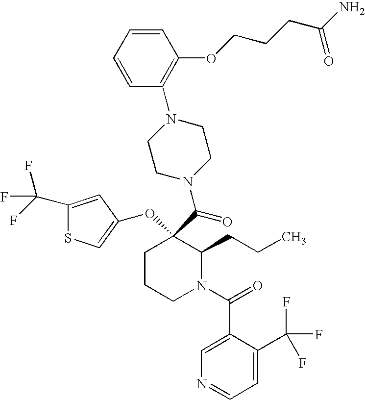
C1CCN(C(=O)C2=CN=CC=C2C(F)(F)F)C(CCC)C1(C(=O)N1CCN(C2=C(OCCCC(=O)N)C=CC=C2)CC1)OC1=CSC(C(F)(F)F)=C1
